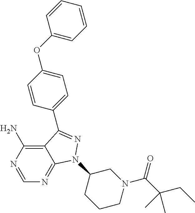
C12=C(N)N=CN=C1N(C1CCCN(C(C(CC)(C)C)=O)C1)N=C2C1=CC=C(OC2=CC=CC=C2)C=C1
